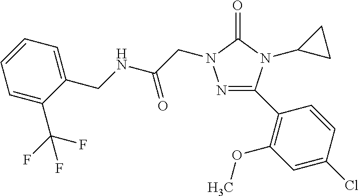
N1=C(C2=C(OC)C=C(Cl)C=C2)N(C2CC2)C(=O)N1CC(=O)NCC1=CC=CC=C1C(F)(F)F
